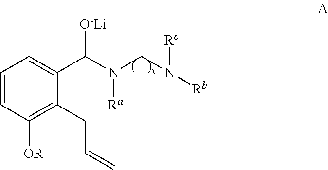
C1=CC([OR])=C(CC=C)C(C(N([Ra])CN([Rc])[Rb])[O-Li+])=C1
